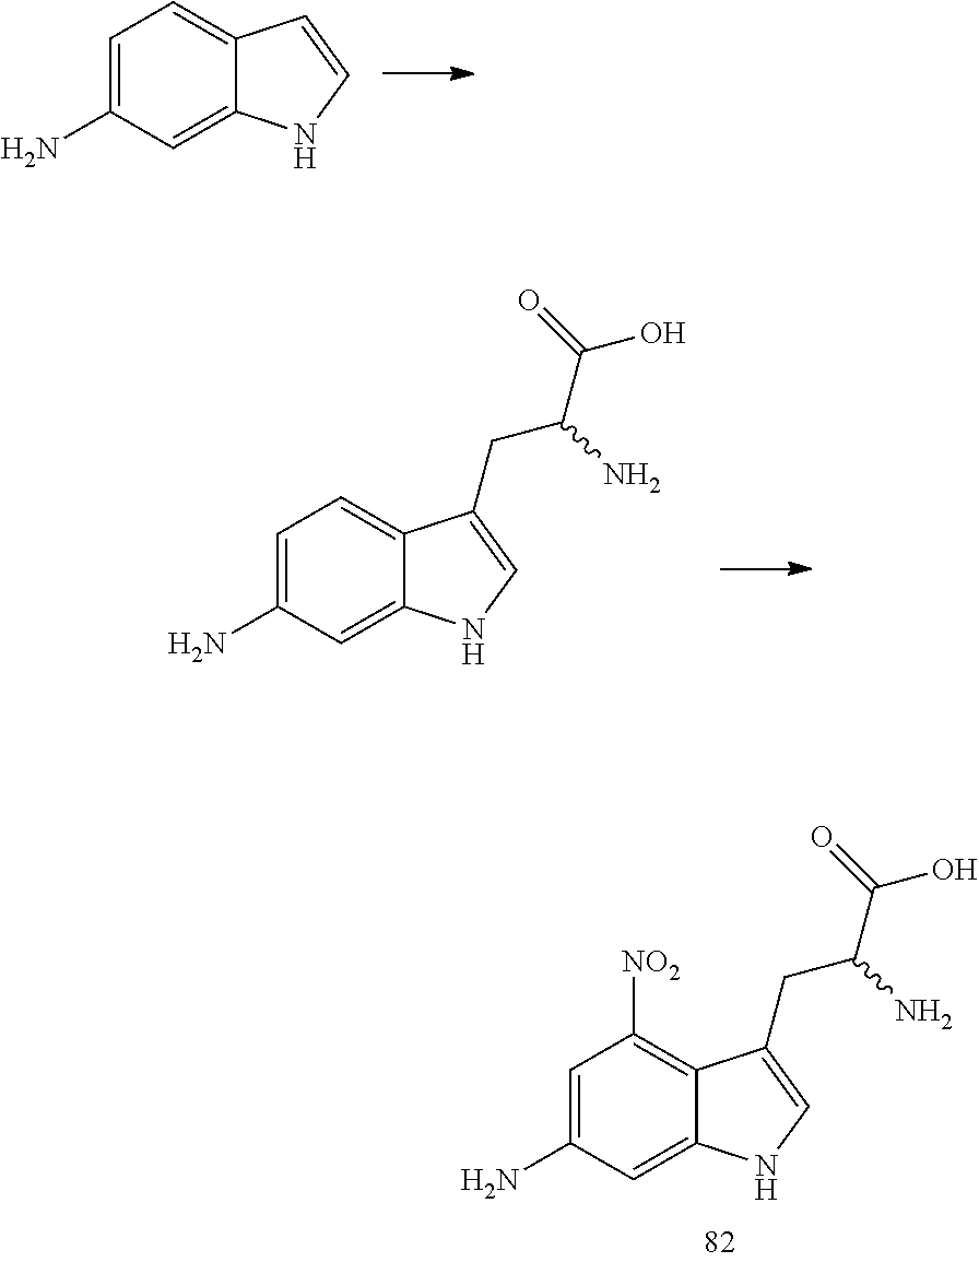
C1=C(N)C=C2C(=C1)C=CN2.C1=C(N)C=C2C(=C1)C(CC(N)C(O)=O)=CN2.C1=C(N)C=C2C(=C1[NO2])C(CC(N)C(O)=O)=CN2
